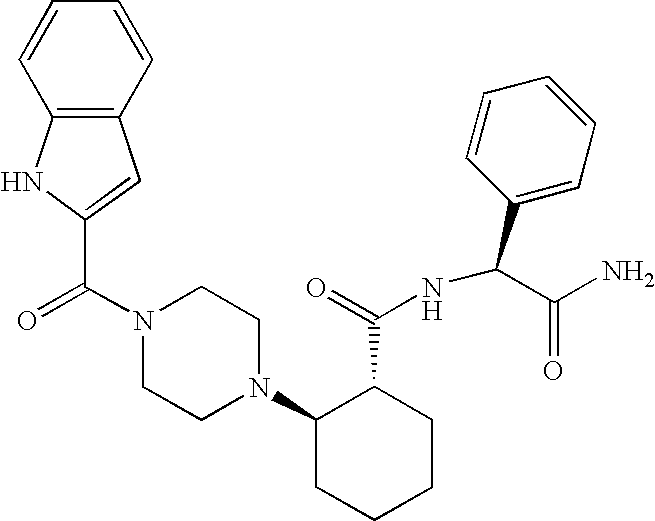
C(N1CCN(C2CCCCC2C(=O)NC(C2=CC=CC=C2)C(N)=O)CC1)(=O)C1=CC2=C(N1)C=CC=C2
